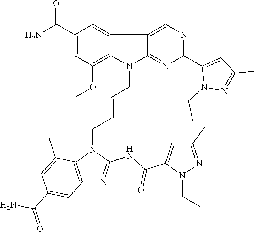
N1(CC)N=C(C)C=C1C(NC1=NC2=C(C(C)=CC(C(N)=O)=C2)N1CC=CCN1C2=NC(C3=CC(C)=NN3CC)=NC=C2C2=CC(C(N)=O)=CC(OC)=C12)=O
